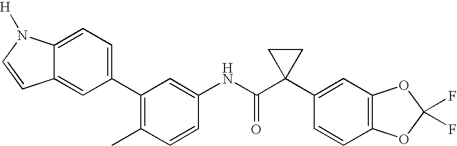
C1(C2=C(C)C=CC(NC(C3(C4=CC5=C(C=C4)OC(F)(F)O5)CC3)=O)=C2)=CC=C2C(=C1)C=CN2[H]
